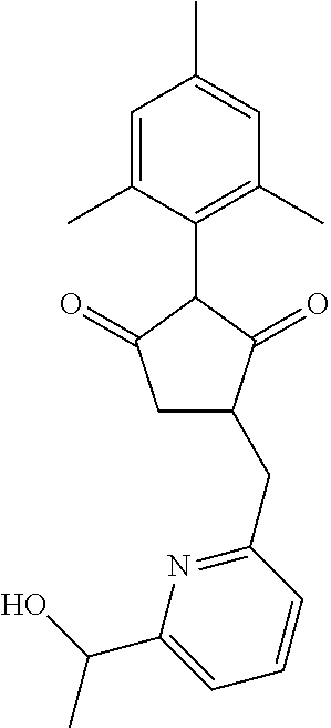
C1=C(C)C(C2C(=O)CC(CC3=NC(C(O)C)=CC=C3)C2=O)=C(C)C=C1C
